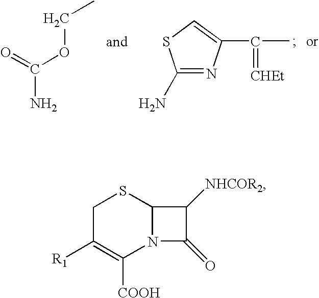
O=C(OCC)N.C(C)(=[CHEt])C1=CSC(N)=N1.C1C([R1])=C([COOH])N2C(S1)C([NHCOR2])C2=O
